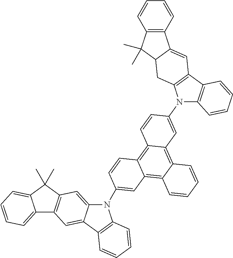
C1=CC2=C(C=C1)C(C)(C)C1C2=CC2=C(C1)N(C1=CC3=C4C(=C5C(=C3C=C1)C=CC(N1C3=CC6=C(C7=CC=CC=C7C6(C)C)C=C3C3=C1C=CC=C3)=C5)C=CC=C4)C1=C2C=CC=C1
